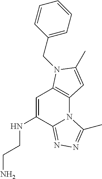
C1=C(NCCN)C2=NN=C(C)N2C2=C1N(CC1=CC=CC=C1)C(C)=C2
